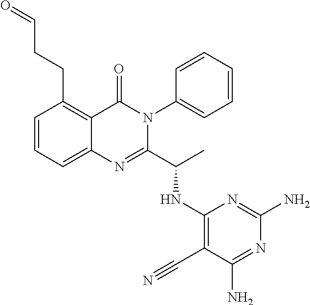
C1=CC(CCC=O)=C2C(=C1)N=C(C(C)NC1=C(C#N)C(N)=NC(N)=N1)N(C1=CC=CC=C1)C2=O
